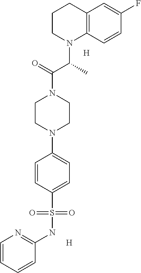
C12=C(C=CC(F)=C1)N(C(C)C(N1CCN(C3=CC=C(S(NC4=NC=CC=C4)(=O)=O)C=C3)CC1)=O)CCC2.[H].[H]
